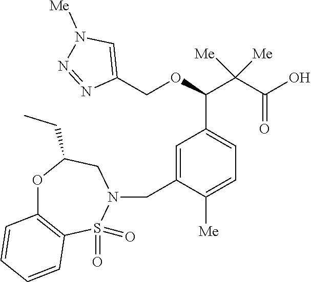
C1(COC(C(C(O)=O)([Me])[Me])C2=CC=C([Me])C(CN3S(=O)(=O)C4=C(OC(CC)C3)C=CC=C4)=C2)=CN([Me])N=N1
